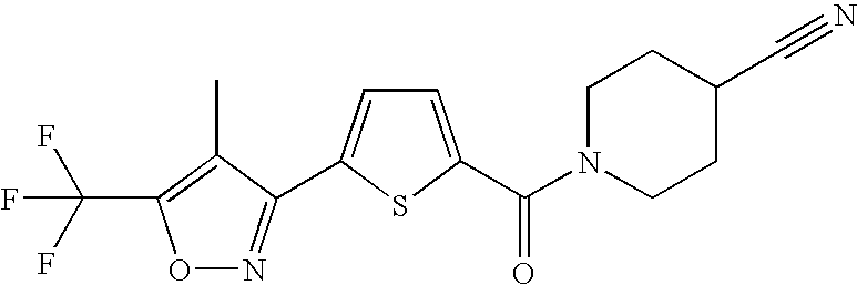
O1N=C(C2=CC=C(C(N3CCC(C#N)CC3)=O)S2)C(C)=C1C(F)(F)F
